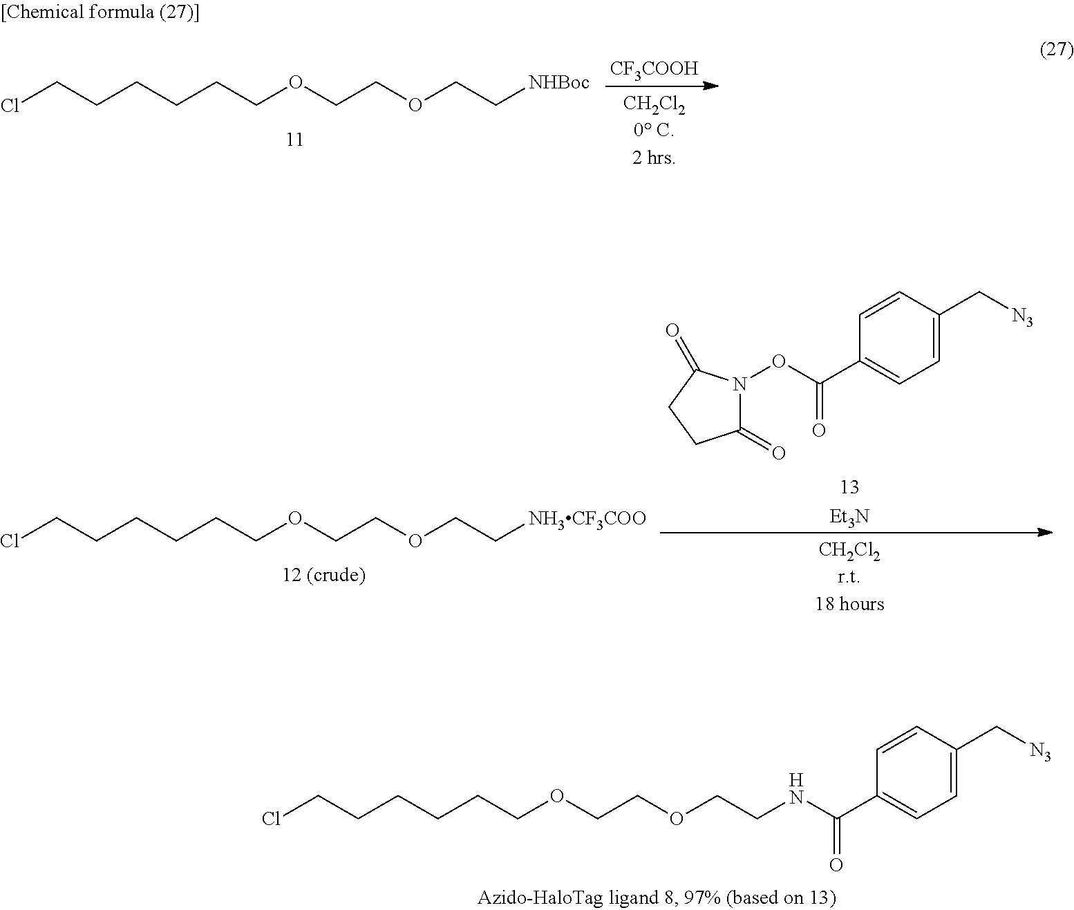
ClCCCCCCOCCOCCNC(C1=CC=C(C[N3])C=C1)=O.ClCCCCCCOCCOCC[NH3CF3COO].C1(=O)N(OC(C2=CC=C(C[N3])C=C2)=O)C(=O)CC1.[Et3N].[CF3COOH].ClCCCCCCOCCOCC[NHBoc]
